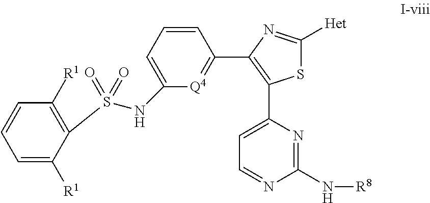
S1C([Het])=NC(C2=[Q4]C(NS(=O)(=O)C3=C([R1])C=CC=C3[R1])=CC=C2)=C1C1=CC=NC(N[R8])=N1
